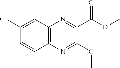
O(C)C(C1=NC2=C(N=C1OC)C=CC(Cl)=C2)=O
